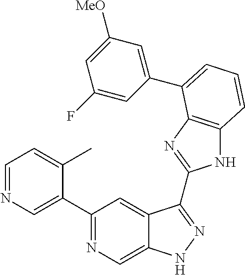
C1(C2=NC=C3C(=C2)C(C2=NC4=C(N2)C=CC=C4C2=CC([MeO])=CC(F)=C2)=NN3)=CN=CC=C1C
